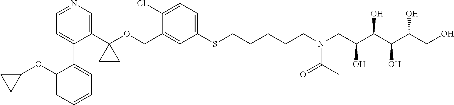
C1=C(COC2(C3=CN=CC=C3C3=CC=CC=C3OC3CC3)CC2)C(Cl)=CC=C1SCCCCCN(CC(C(C(C(CO)O)O)O)O)C(C)=O
